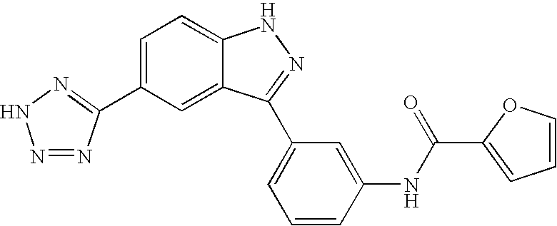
N1=NC(C2=CC=C3C(=C2)C(C2=CC=CC(NC(=O)C4=CC=CO4)=C2)=NN3)=NN1
